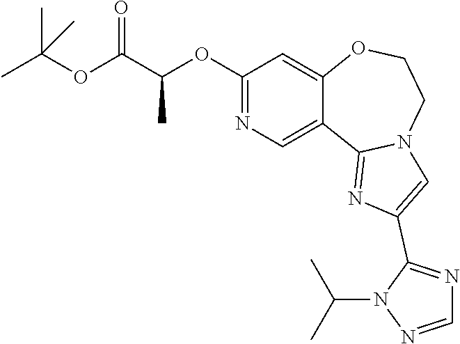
N1=C(OC(C(OC(C)(C)C)=O)C)C=C2C(=C1)C1=NC(C3=NC=NN3C(C)C)=CN1CCO2
